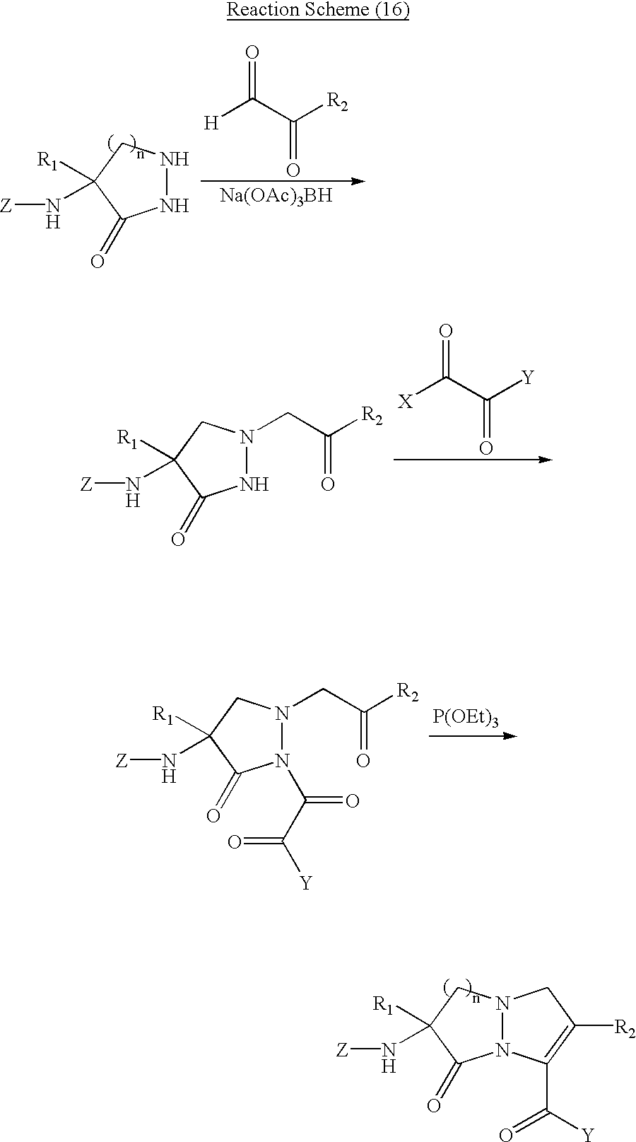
N12N(C(=O)C([R1])(N[Z])C1)C(C(=O)[Y])=C([R2])C2.N1NC(=O)C([R1])(N[Z])C1.O=C([H])C(=O)[R2].[Na(OAc)3BH].N1(CC([R2])=O)NC(=O)C([R1])(N[Z])C1.O=C([X])C(=O)[Y].N1(CC([R2])=O)N(C(=O)C(=O)[Y])C(=O)C([R1])(N[Z])C1.[P(OEt)3]
